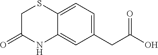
C1C(=O)NC2=CC(CC(O)=O)=CC=C2S1
